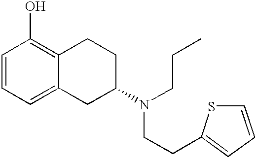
C1=CC=C2C(=C1O)CCC(N(CCC)CCC1=CC=CS1)C2
